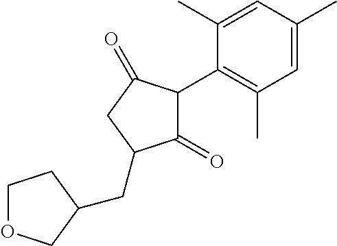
C1(=O)C(C2=C(C)C=C(C)C=C2C)C(=O)CC1CC1COCC1
